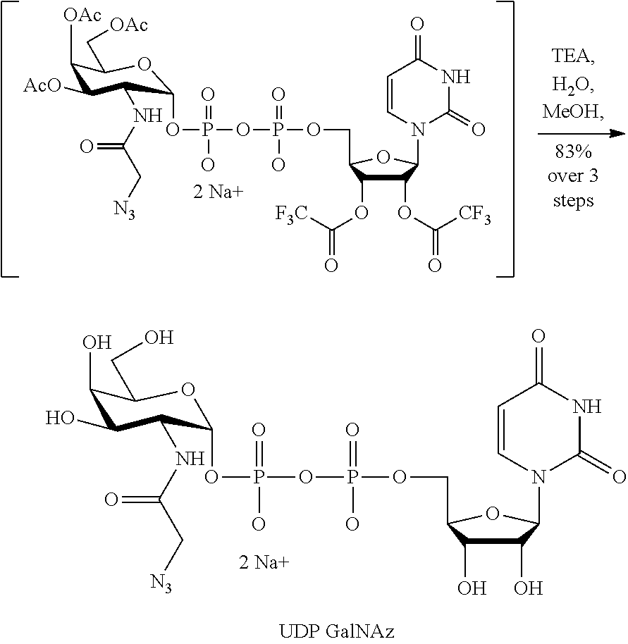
C1(O)C(O)C(NC(C[N3])=O)C(OP(O)(OP(OCC2C(O)C(O)C(N3C(=O)NC(=O)C=C3)O2)(=O)O)=O)OC1CO.C1([OAc])C([AcO])C(NC(C[N3])=O)C(OP(O)(OP(OCC2C(OC(=O)[F3C])C(OC(=O)[CF3])C(N3C(=O)NC(=O)C=C3)O2)(=O)O)=O)OC1C[OAc]
